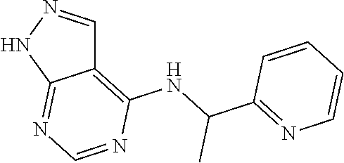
C12=C(NC(C3=NC=CC=C3)C)N=CN=C1NN=C2
